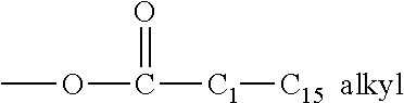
COC(=O)[C1][C15  alkyl]
